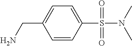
C1=CC(S(=O)(=O)N(C)C)=CC=C1CN
